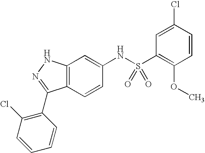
C12=C(C=CC(NS(C3=C(OC)C=CC(Cl)=C3)(=O)=O)=C1)C(C1=C(Cl)C=CC=C1)=NN2
